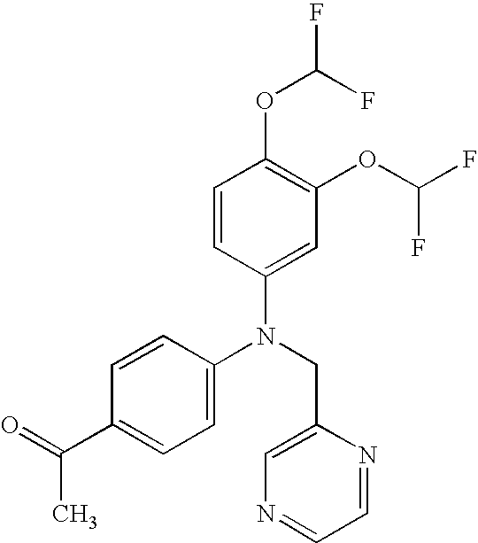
N(CC1=CN=CC=N1)(C1=CC=C(C(=O)C)C=C1)C1=CC(OC(F)F)=C(OC(F)F)C=C1
